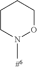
C1CN(C)OCC1.[#6]
